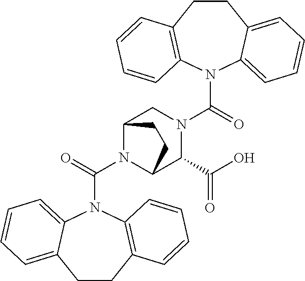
N1(C(N2C3C(C(O)=O)N(C(=O)N4C5=C(CCC6=CC=CC=C46)C=CC=C5)CC2CC3)=O)C2=CC=CC=C2CCC2=C1C=CC=C2
